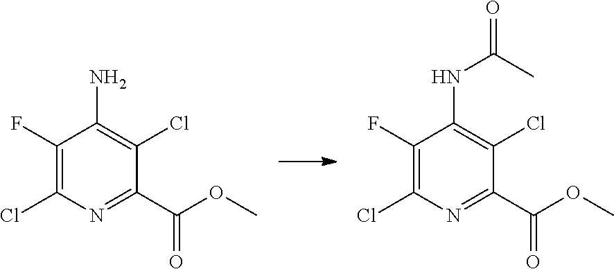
C1(F)=C(Cl)N=C(C(OC)=O)C(Cl)=C1N.C1(F)=C(Cl)N=C(C(OC)=O)C(Cl)=C1NC(C)=O
